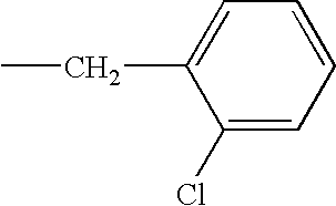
C1(Cl)=CC=CC=C1CC
